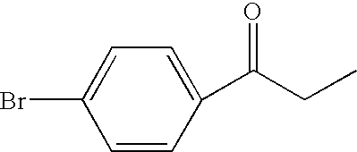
C1=CC(C(CC)=O)=CC=C1Br
